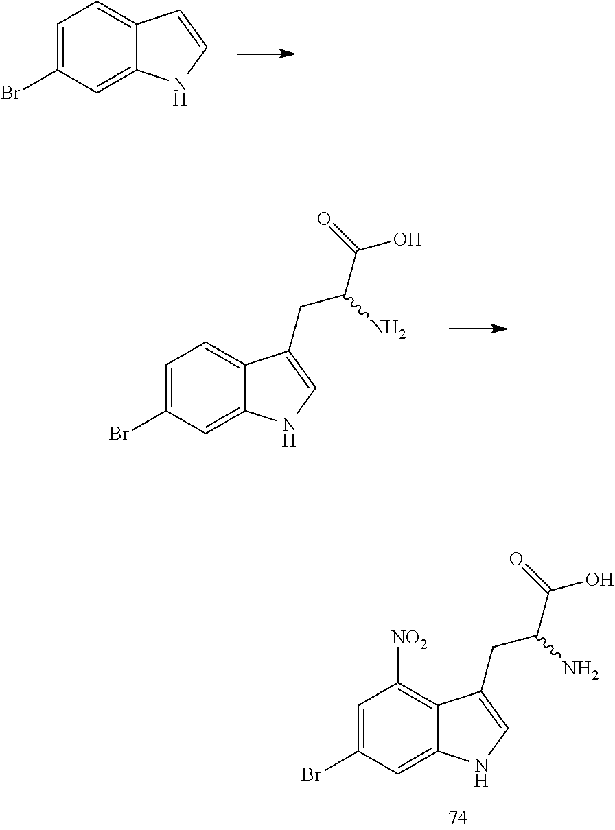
C1=C(Br)C=C2C(=C1)C=CN2.C1=C(Br)C=C2C(=C1)C(CC(C(O)=O)N)=CN2.C1=C(Br)C=C2C(=C1[NO2])C(CC(C(O)=O)N)=CN2
